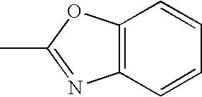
CC1=NC2=C(O1)C=CC=C2
